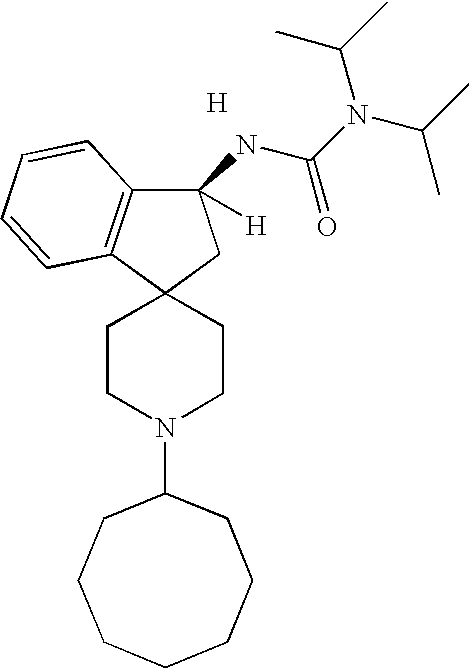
C1(NC(N(C(C)C)C(C)C)=O)([H])C2=C(C3(C1)CCN(C1CCCCCCC1)CC3)C=CC=C2.[H]
